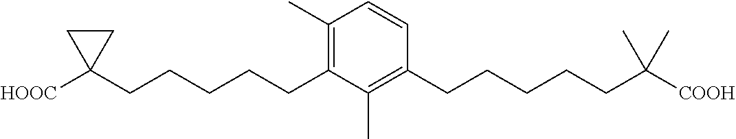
C1(C)=C(CCCCCC2([HOOC])CC2)C(C)=C(CCCCCC([COOH])(C)C)C=C1
